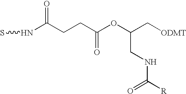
N(C(CCC(OC(C[ODMT])CNC([R])=O)=O)=O)S
